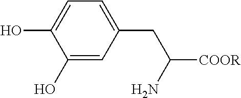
C1(O)=CC(CC([COOR])N)=CC=C1O
